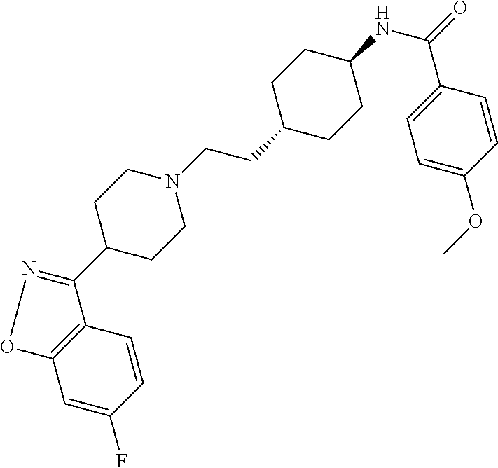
C1=C(F)C=CC2=C1ON=C2C1CCN(CCC2CCC(NC(=O)C3=CC=C(OC)C=C3)CC2)CC1
